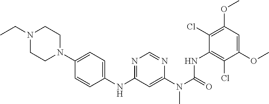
C1(OC)=CC(OC)=C(Cl)C(NC(N(C)C2=CC(NC3=CC=C(N4CCN(CC)CC4)C=C3)=NC=N2)=O)=C1Cl
